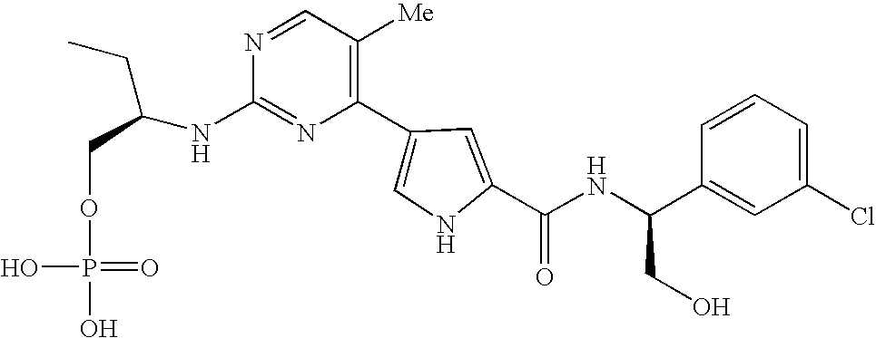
N1=C(NC(CC)COP(O)(=O)O)N=CC([Me])=C1C1=CNC(C(NC(C2=CC(Cl)=CC=C2)CO)=O)=C1
